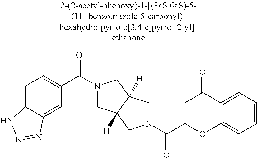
C(COC1=CC=CC=C1C(C)=O)(=O)N1CC2([H])CN(C(=O)C3=CC=C4C(=C3)N=NN4)CC2([H])C1
